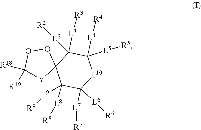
[R19]C1([R18])[Y]C2(OO1)C([L9][R9])([L8][R8])C([L7][R7])([L6][R6])[L10]C([L5][R5])([L4][R4])C2([L3][R3])[L2][R2]
